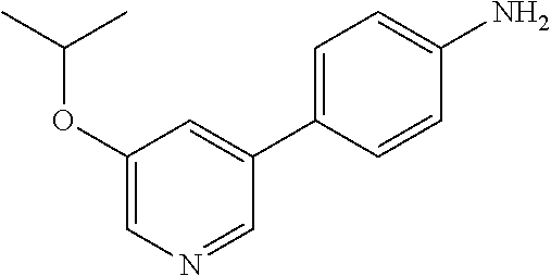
NC1=CC=C(C2=CC(OC(C)C)=CN=C2)C=C1
